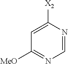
C1=NC([X2])=CC([MeO])=N1
